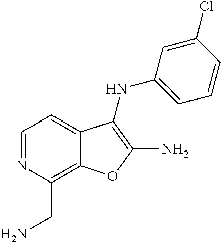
C1(CN)=C2C(=CC=N1)C(NC1=CC=CC(Cl)=C1)=C(N)O2
